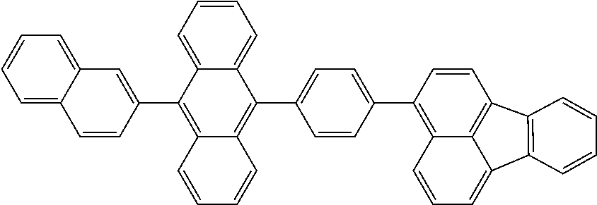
C12=CC=CC=C1C(C1=CC=C(C3=C4C5=C(C=C3)C3=C(C5=CC=C4)C=CC=C3)C=C1)=C1C(=C2C2=CC3=CC=CC=C3C=C2)C=CC=C1
